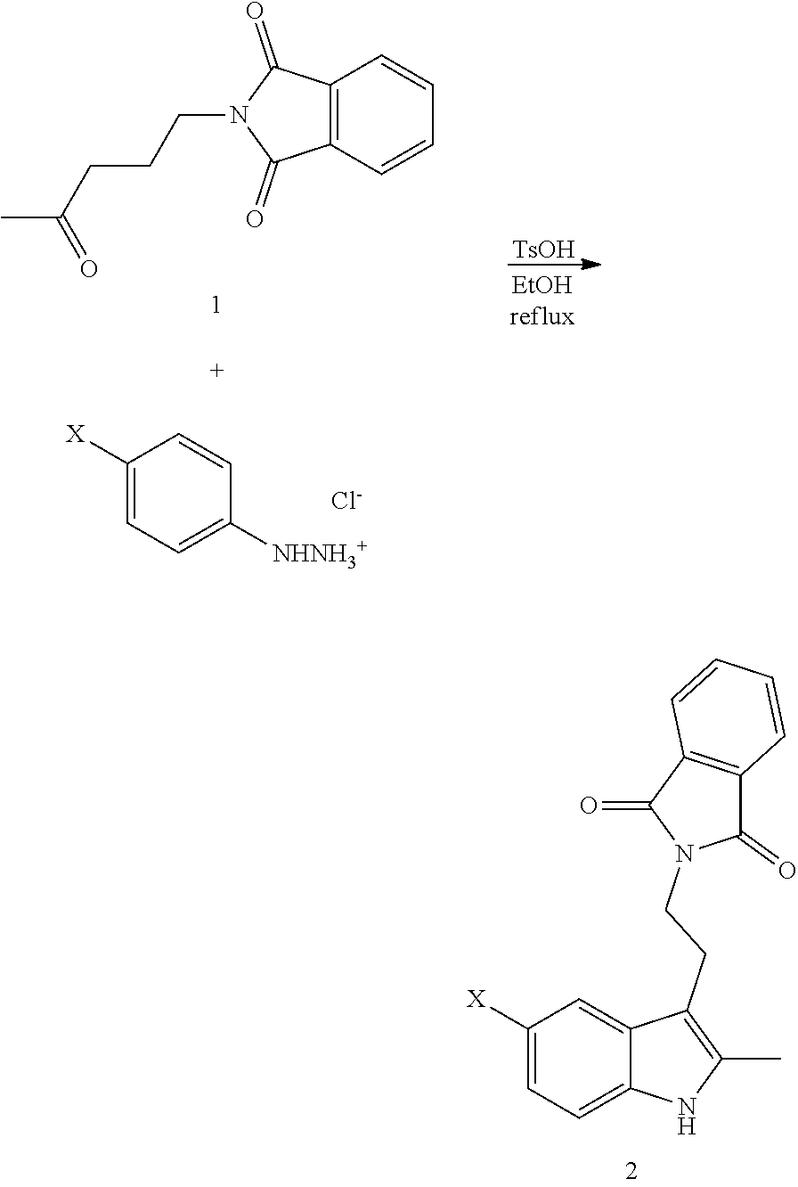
C1([X])=CC=C2C(=C1)C(CCN1C(=O)C3=C(C1=O)C=CC=C3)=C(C)N2.C1([X])=CC=C([NHNH3+])C=C1.[Cl-].C12=C(C=CC=C1)C(=O)N(CCCC(C)=O)C2=O.[TsOH]
